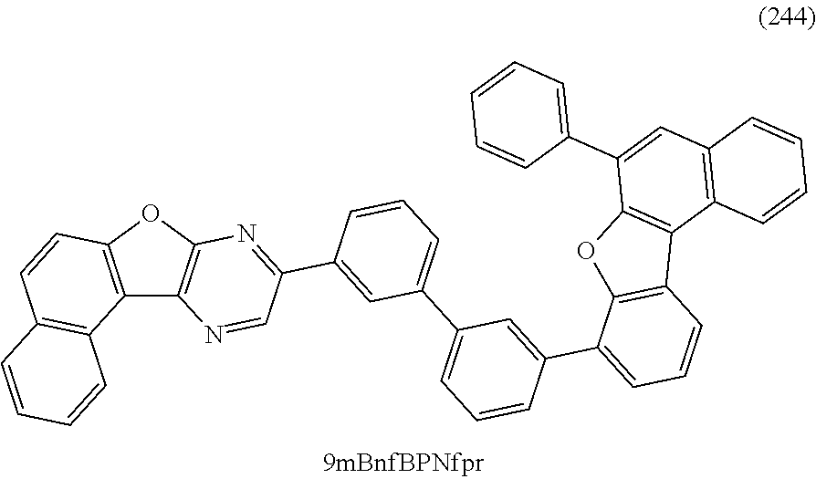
C12=C(OC3=C1N=CC(C1=CC(C4=CC=CC(C5=CC=CC6=C5OC5=C6C6=C(C=C5C5=CC=CC=C5)C=CC=C6)=C4)=CC=C1)=N3)C=CC1=C2C=CC=C1
